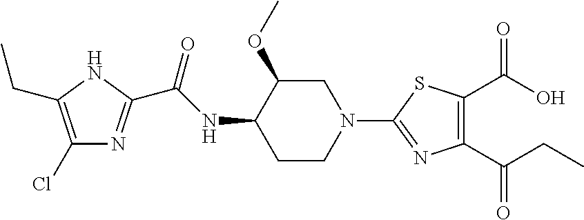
N1C(CC)=C(Cl)N=C1C(NC1C(OC)CN(C2=NC(C(CC)=O)=C(C(O)=O)S2)CC1)=O
